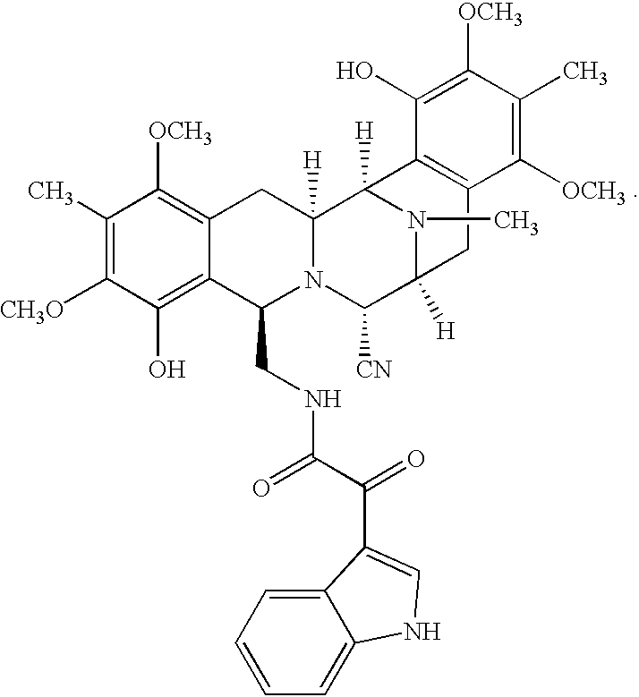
C1(C)=C([CH3O])C(O)=C2C(=C1[OCH3])CC1([H])N(C2CNC(=O)C(=O)C2=CNC3=CC=CC=C32)C([CN])C2([H])N(C)C1([H])C1=C(C2)C([OCH3])=C(C)C([OCH3])=C1O
